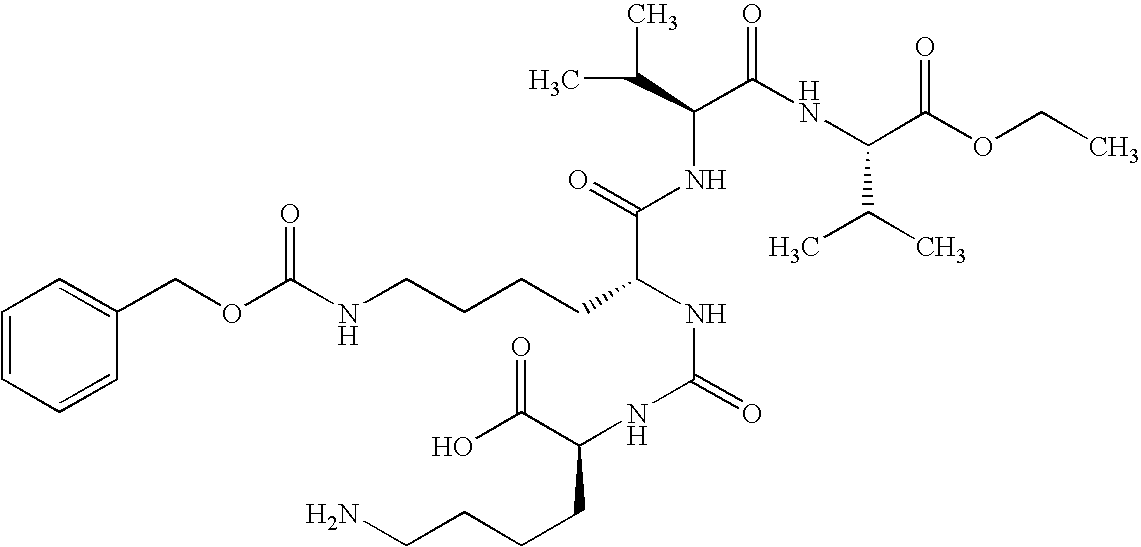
C1=CC=CC(COC(NCCCCC(NC(=O)NC(C(O)=O)CCCCN)C(NC(C(C)C)C(NC(C(OCC)=O)C(C)C)=O)=O)=O)=C1
